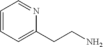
C1=CC=C(CCN)N=C1
